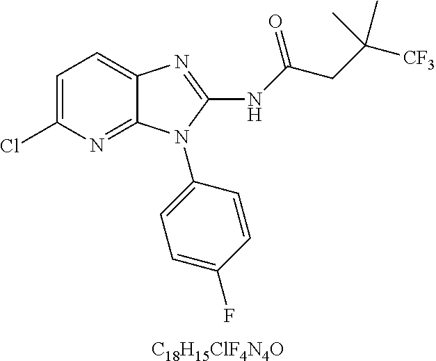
[C18H15ClF4N4O].C1=C(Cl)N=C2C(=C1)N=C(NC(CC([CF3])(C)C)=O)N2C1=CC=C(F)C=C1
